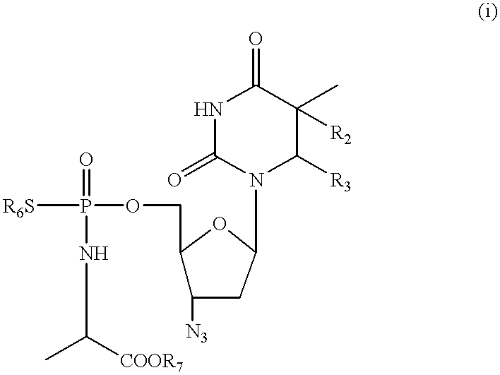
[R6S]P(OCC1C([N3])CC(N2C([R3])C(C)([R2])C(=O)NC2=O)O1)(=O)NC(C)[COOR7]
